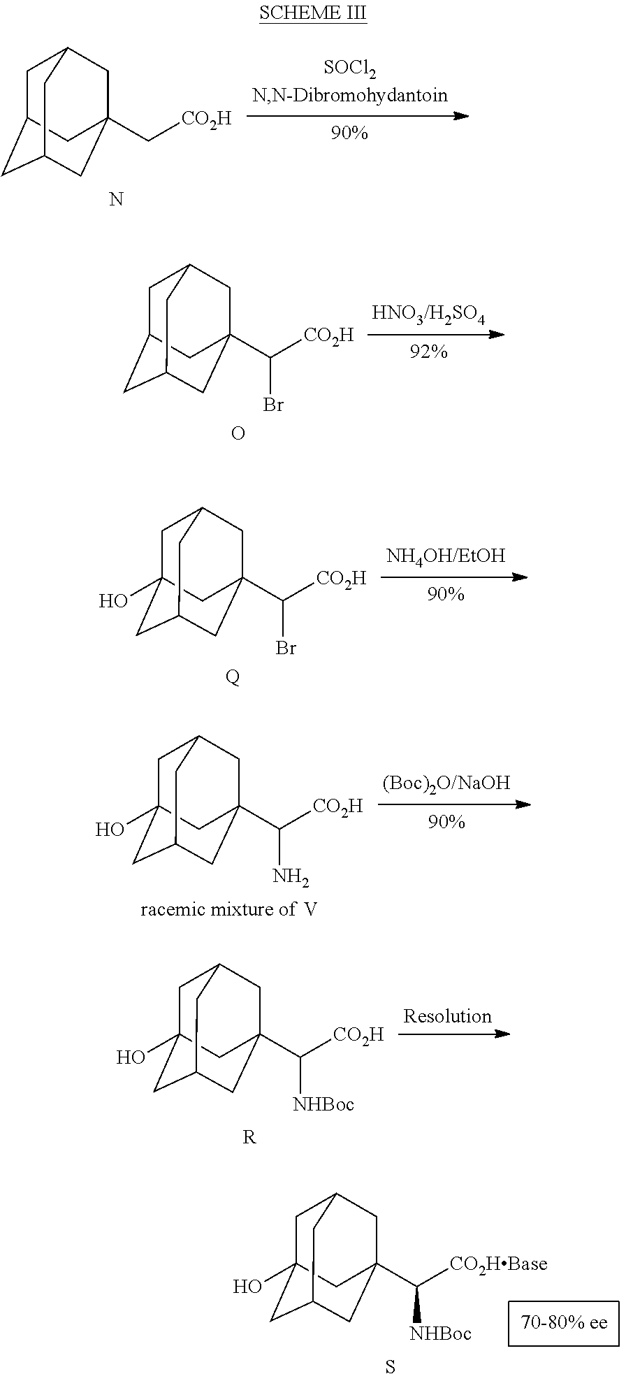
C1C2CC3CC(C[CO2H])(CC1C3)C2.N.C1C2CC3CC(C([CO2H])Br)(CC1C3)C2.O.C1C2(O)CC3CC(C([CO2H])Br)(CC1C3)C2.[Q].C1C2(O)CC3CC(C([CO2H])N)(CC1C3)C2.[racemic mixture of V].C1C2(O)CC3CC(C([CO2H])[NHBoc])(CC1C3)C2.[R].C1C2(O)CC3CC(C([CO2HBase])[NHBoc])(CC1C3)C2.S
